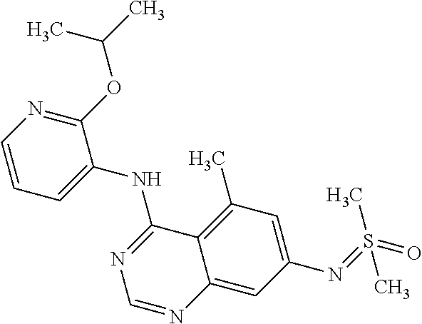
C1=CN=C(OC(C)C)C(NC2=NC=NC3=CC(N=S(C)(=O)C)=CC(C)=C23)=C1
